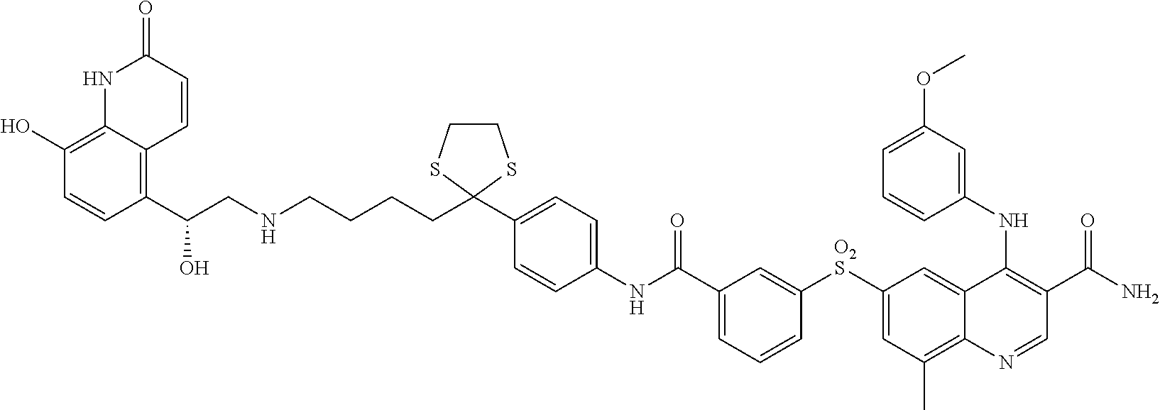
[O2S](C1=CC(C)=C2C(=C1)C(NC1=CC(OC)=CC=C1)=C(C(N)=O)C=N2)C1=CC(C(NC2=CC=C(C3(CCCCNCC(O)C4=C5C(=C(O)C=C4)NC(=O)C=C5)SCCS3)C=C2)=O)=CC=C1
